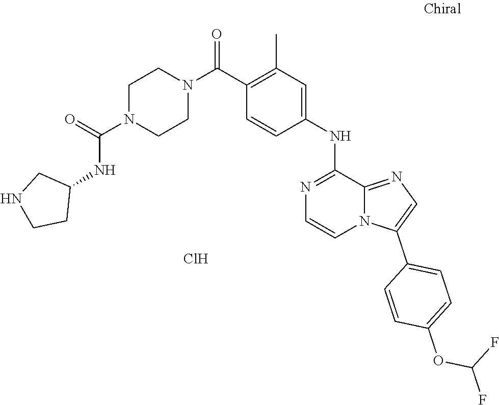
N1=C(NC2=CC(C)=C(C(N3CCN(C(=O)NC4CCNC4)CC3)=O)C=C2)C2=NC=C(C3=CC=C(OC(F)F)C=C3)N2C=C1.Cl
